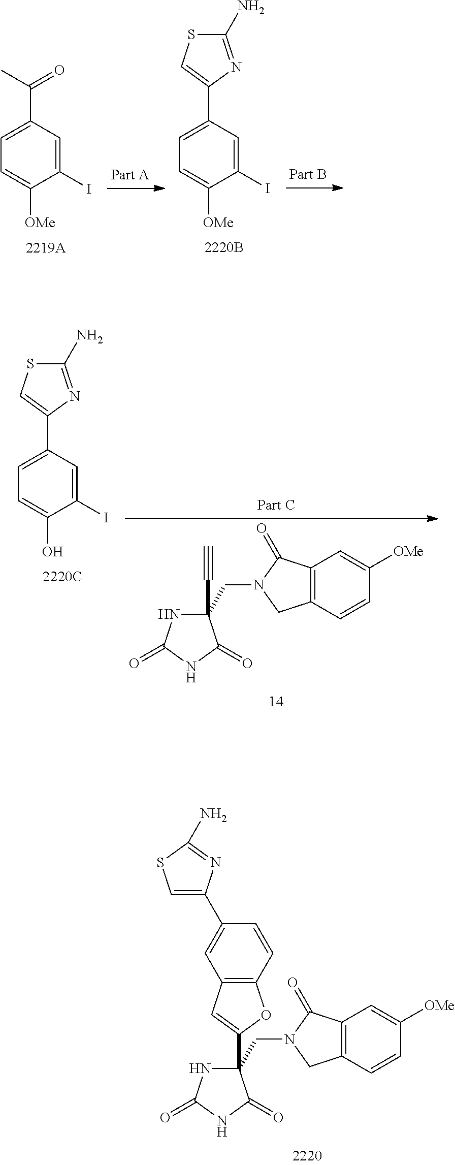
C1(C#C)(CN2CC3=C(C2=O)C=C([OMe])C=C3)NC(=O)NC1=O.C1(C2=CSC(N)=N2)=CC=C(O)C(I)=C1.C1(C2=CC3=C(O2)C=CC(C2=CSC(N)=N2)=C3)(CN2CC3=C(C2=O)C=C([OMe])C=C3)NC(=O)NC1=O.C1(C(=O)C)=CC=C([OMe])C(I)=C1.C1(C2=CSC(N)=N2)=CC=C([OMe])C(I)=C1
